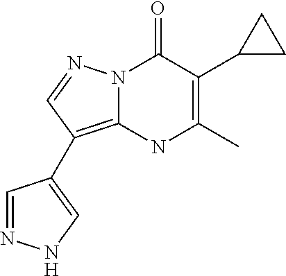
N12C(=C(C3=CNN=C3)C=N1)NC(C)=C(C1CC1)C2=O
